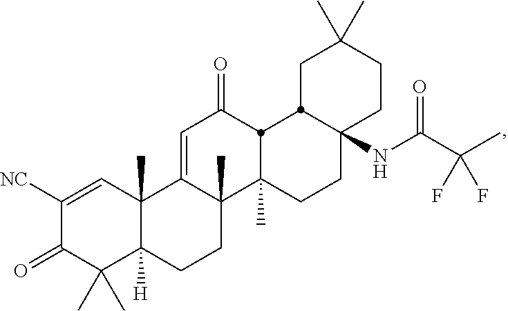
C1([NC])=CC2(C)C([H])(C(C)(C)C1=O)CCC1(C)C2=CC(=O)C2C1(C)CCC1(NC(C(C)(F)F)=O)CCC(C)(C)CC12
